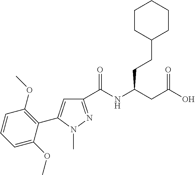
C1(C(NC(CC(O)=O)CCC2CCCCC2)=O)=NN(C)C(C2=C(OC)C=CC=C2OC)=C1
